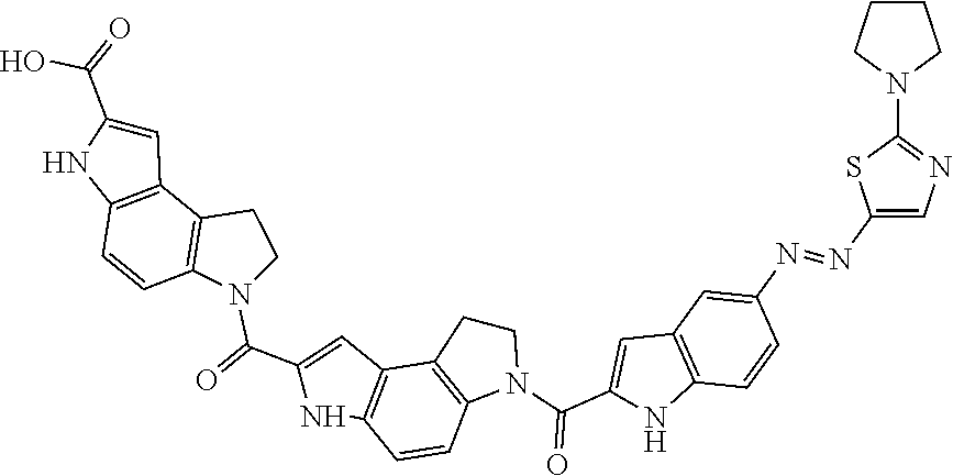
C1=C(C(=O)N2CCC3=C2C=CC2=C3C=C(C(O)=O)N2)NC2=C1C1=C(N(C(C3=CC4=C(C=CC(N=NC5=CN=C(N6CCCC6)S5)=C4)N3)=O)CC1)C=C2
